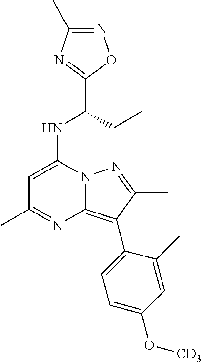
N1=C(C)N=C(C(CC)NC2=CC(C)=NC3=C(C4=CC=C(O[CD3])C=C4C)C(C)=NN23)O1
